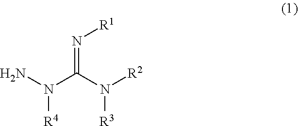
N(=C(N([R2])[R3])N(N)[R4])[R1]
